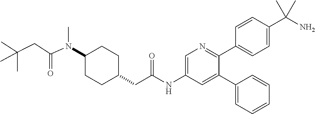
N(C1CCC(CC(NC2=CN=C(C3=CC=C(C(N)(C)C)C=C3)C(C3=CC=CC=C3)=C2)=O)CC1)(C(=O)CC(C)(C)C)C
